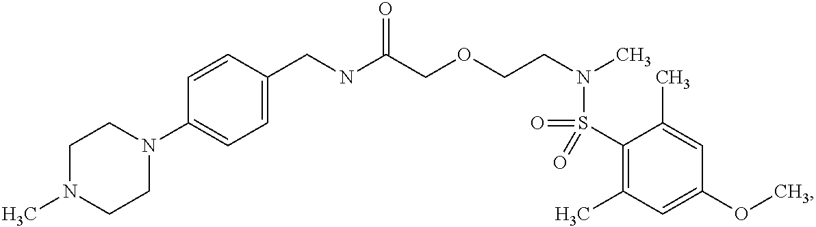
C1(CNC(COCCN(C)S(C2=C(C)C=C(OC)C=C2C)(=O)=O)=O)=CC=C(N2CCN(C)CC2)C=C1
